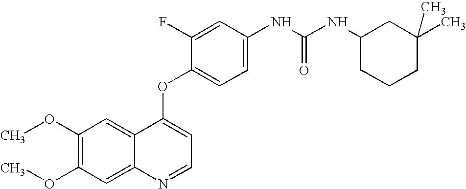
C1(OC)=C(OC)C=C2C(=C1)C(OC1=CC=C(NC(NC3CCCC(C)(C)C3)=O)C=C1F)=CC=N2
